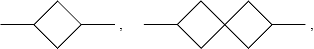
CC1CC(C)C1.C1C(C)CC12CC(C)C2
